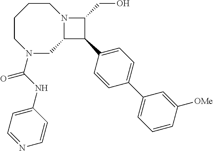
C1CCCN(C(NC2=CC=NC=C2)=O)CC2N1C(CO)C2C1=CC=C(C2=CC=CC([OMe])=C2)C=C1
